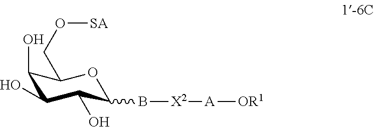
C1(O)C(O)C(O)C(B[X2][A][OR1])OC1CO[SA]
